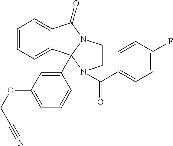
C12=CC=CC=C1C1(C3=CC(OCC#N)=CC=C3)N(C2=O)CCN1C(C1=CC=C(F)C=C1)=O
